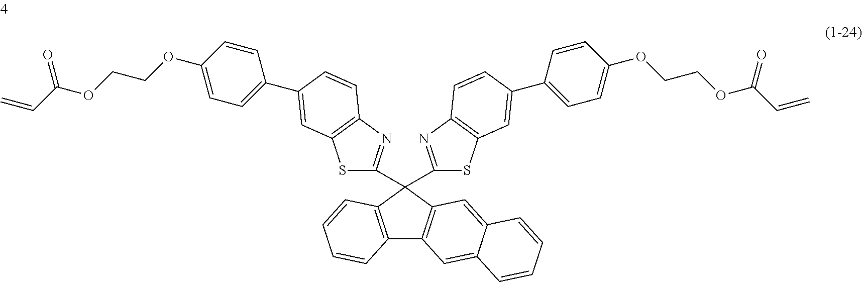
C12=C(C(C3=NC4=C(S3)C=C(C3=CC=C(OCCOC(C=C)=O)C=C3)C=C4)(C3=NC4=C(S3)C=C(C3=CC=C(OCCOC(C=C)=O)C=C3)C=C4)C3=C1C=C1C(=C3)C=CC=C1)C=CC=C2
